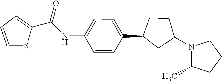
C1=CC(NC(C2=CC=CS2)=O)=CC=C1C1CC(N2C(C)CCC2)CC1
